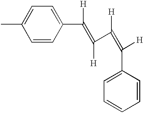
CC1=CC=C(C(=C(C(=C([H])C2=CC=CC=C2)[H])[H])[H])C=C1
